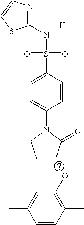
C1(NS(C2=CC=C(N3CCCC3=O)C=C2)(=O)=O)=NC=CS1.[H].OC1=C(C)C=CC(C)=C1
